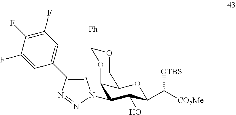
C1(N2C=C(C3=CC(F)=C(F)C(F)=C3)N=N2)C(O)C(C([CO2Me])[OTBS])OC2C1OC([Ph])OC2
